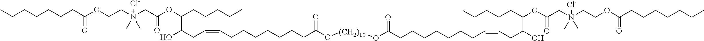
[Cl-].[Cl-].C(C(OCC[N+](CC(=O)OC(C(O)CC=CCCCCCCCC(O[(CH2)10]OC(CCCCCCCC=CCC(O)C(CCCCC)OC(C[N+](CCOC(=O)CCCCCCC)(C)C)=O)=O)=O)CCCCC)(C)C)=O)CCCCCC
